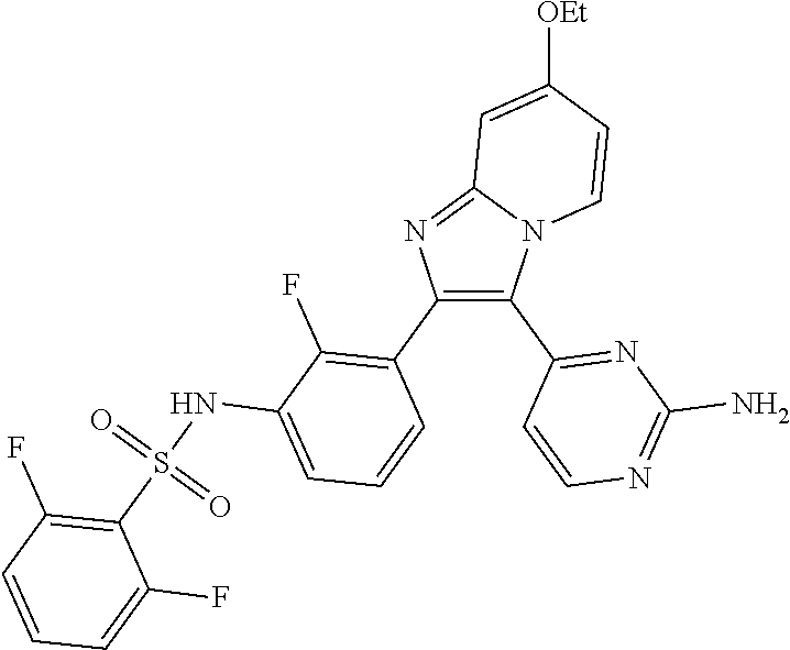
C12=NC(C3=C(F)C(NS(C4=C(F)C=CC=C4F)(=O)=O)=CC=C3)=C(C3=NC(N)=NC=C3)N1C=CC([OEt])=C2
